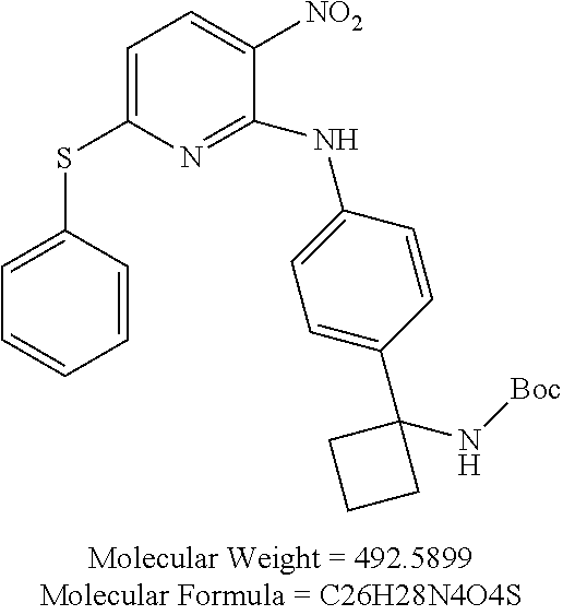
C1=C(SC2=CC=CC=C2)N=C(NC2=CC=C(C3(N[Boc])CCC3)C=C2)C([NO2])=C1
